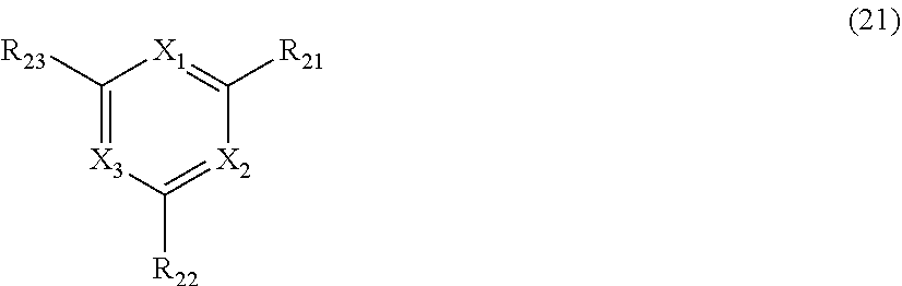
C1([R23])=[X3]C([R22])=[X2]C([R21])=[X1]1
